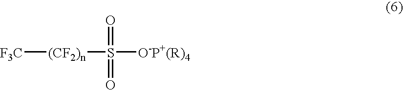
[F3C][(CF2)n]S(=O)(=O)[O-P+(R)4]
